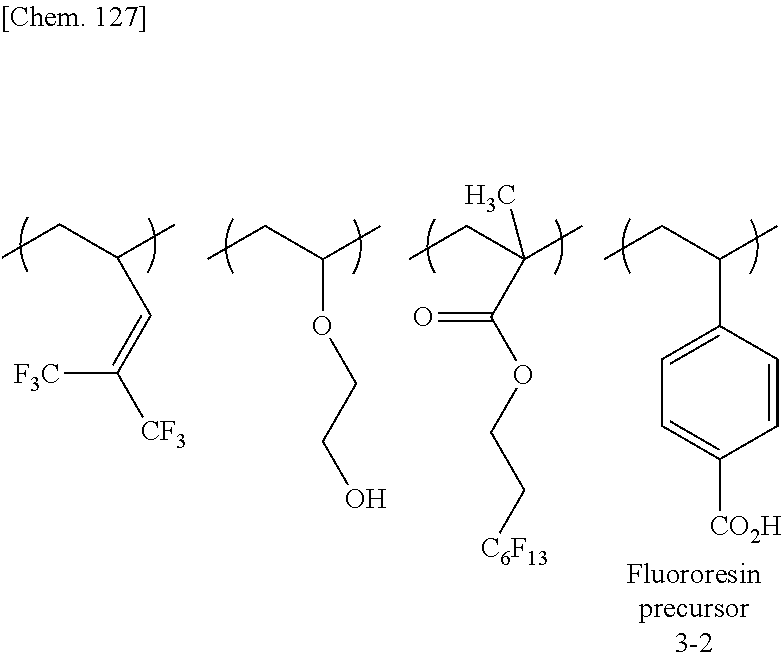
CCC(C)C=C([CF3])[F3C].CCC(C)OCCO.CCC(C)(C(=O)OCC[C6F13])C.CCC(C)C1=CC=C([CO2H])C=C1
